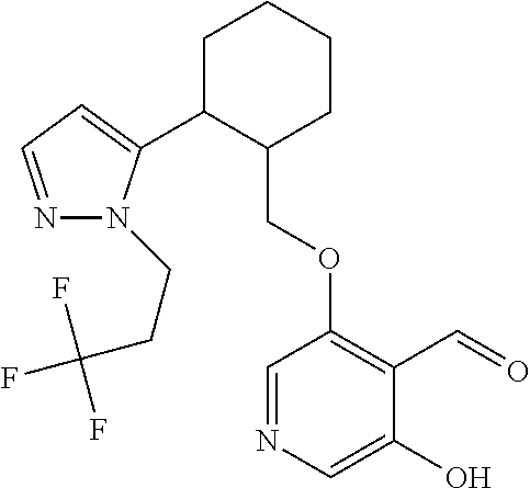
C1C(C2=CC=NN2CCC(F)(F)F)C(COC2=C(C=O)C(O)=CN=C2)CCC1
